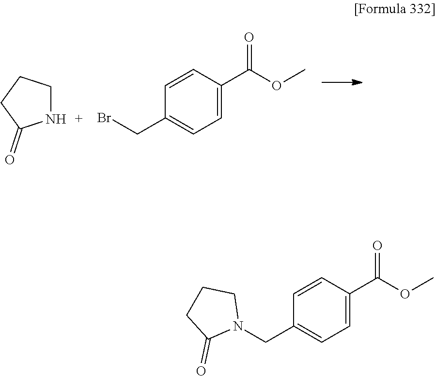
C1NC(=O)CC1.BrCC1=CC=C(C(OC)=O)C=C1.N1(CC2=CC=C(C(OC)=O)C=C2)CCCC1=O
